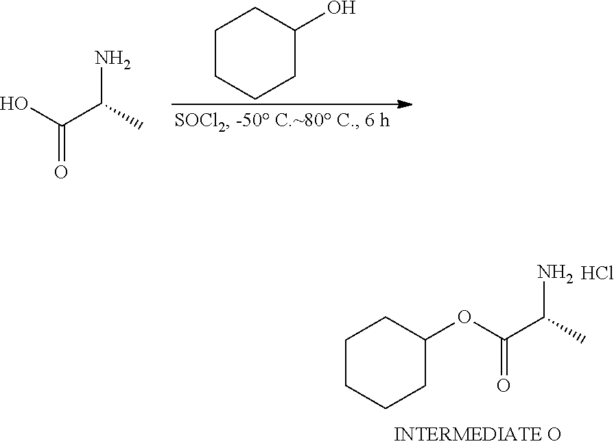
C1(O)CCCCC1.NC(C)C(O)=O.NC(C)C(OC1CCCCC1)=O.Cl
